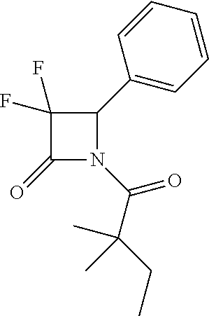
C1(F)(F)C(C2=CC=CC=C2)N(C(=O)C(CC)(C)C)C1=O
